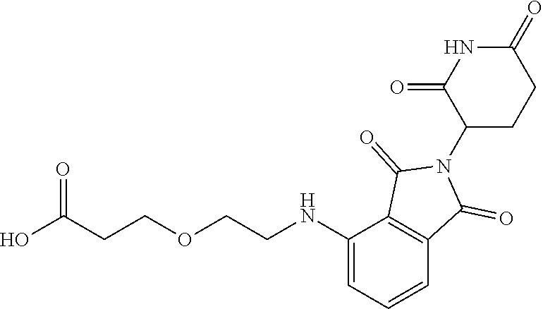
C1=C(NCCOCCC(O)=O)C2=C(C=C1)C(=O)N(C1CCC(=O)NC1=O)C2=O
